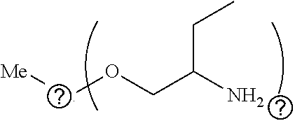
[Me][Si]OCC(N)CC
